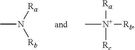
CN([Ra])[Rb].C[N+]([Ra])([Rc])[Rb]
